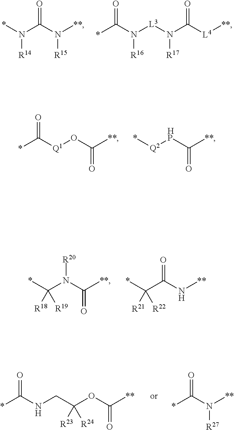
*C(N([L3]N(C([L4][**])=O)[R17])[R16])=O.*N(C(N([**])[R15])=O)[R14].*C([Q1]OC([**])=O)=O.*[Q2][HP]C([**])=O.*C(C(N[**])=O)([R21])[R22].*C(N(C([**])=O)[R20])([R18])[R19].*C(NCC(OC([**])=O)([R24])[R23])=O.*C(N([**])[R27])=O
